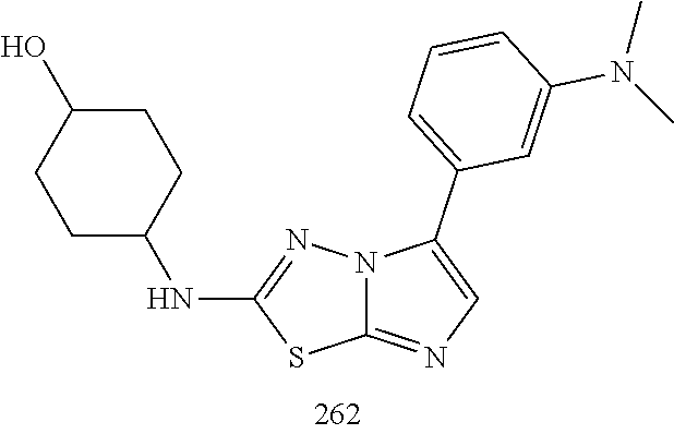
C1(NC2CCC(O)CC2)=NN2C(=NC=C2C2=CC=CC(N(C)C)=C2)S1
